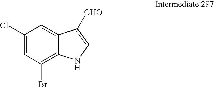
C1(Cl)=CC(Br)=C2C(=C1)C([CHO])=CN2
